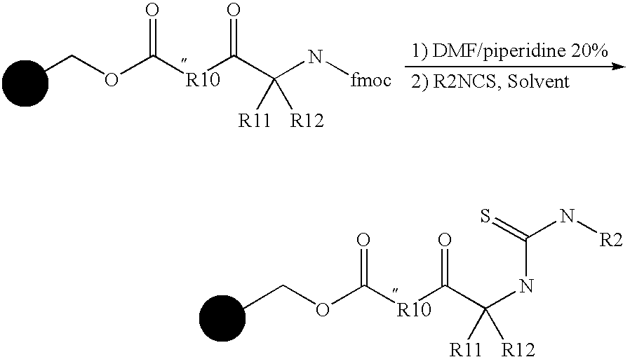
CCOC([R10]C(C(N[fmoc])([R11])[R12])=O)=O.CCOC([R10]C(C(NC(N[R2])=S)([R11])[R12])=O)=O
